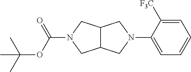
C12C(CN(C3=CC=CC=C3[F3C])C1)CN(C(=O)OC(C)(C)C)C2
